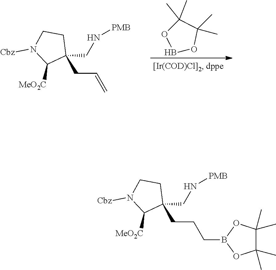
C1(CN[PMB])(CCCB2OC(C)(C)C(C)(C)O2)CCN([Cbz])C1[MeO2C].C1(CN[PMB])(CC=C)CCN([Cbz])C1[MeO2C].B1OC(C)(C)C(C)(C)O1
